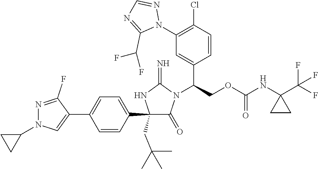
C1(C2=CC=C(C3=CN(C4CC4)N=C3F)C=C2)(CC(C)(C)C)C(=O)N(C(COC(NC2(C(F)(F)F)CC2)=O)C2=CC(N3N=CN=C3C(F)F)=C(Cl)C=C2)C(=N)N1
